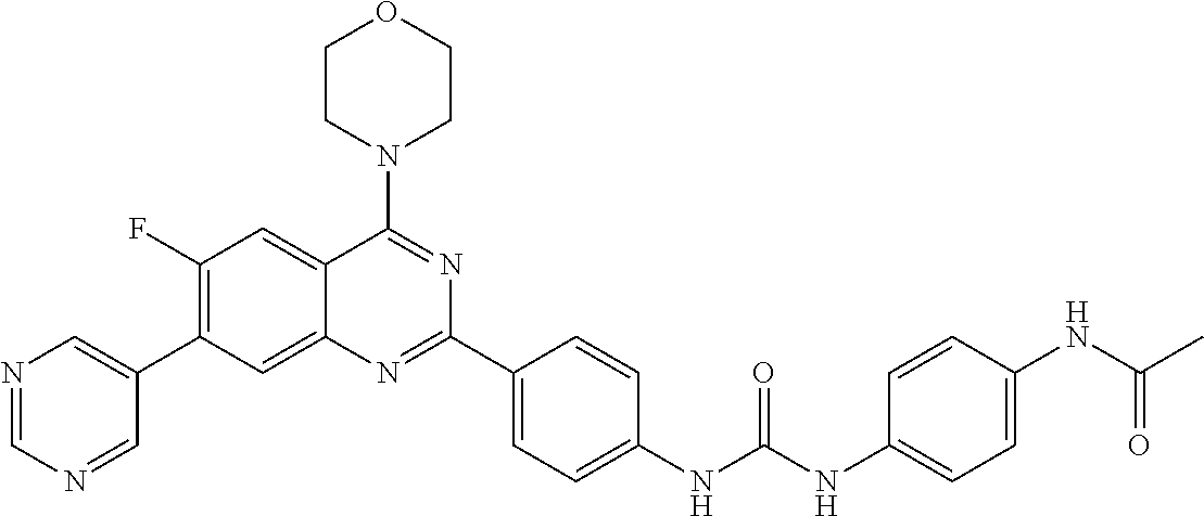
C1(F)=C(C2=CN=CN=C2)C=C2C(=C1)C(N1CCOCC1)=NC(C1=CC=C(NC(NC3=CC=C(NC(C)=O)C=C3)=O)C=C1)=N2
